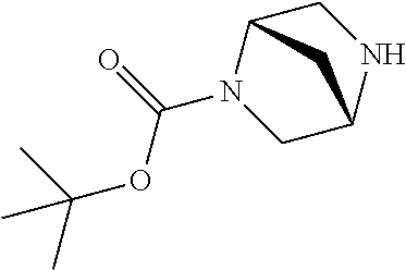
N1(C(=O)OC(C)(C)C)CC2NCC1C2
